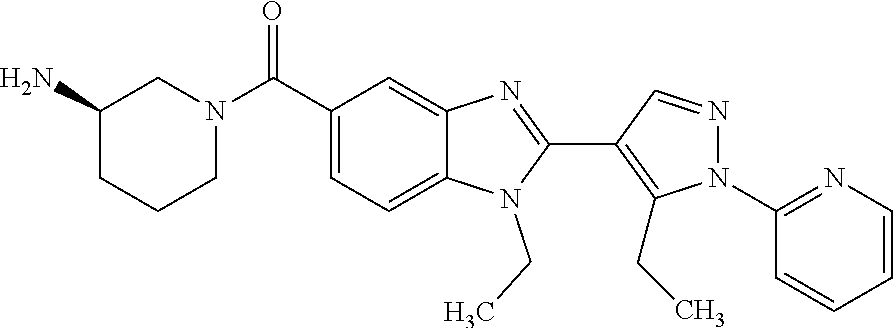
N1=CC(C2=NC3=CC(C(N4CCCC(N)C4)=O)=CC=C3N2CC)=C(CC)N1C1=NC=CC=C1
